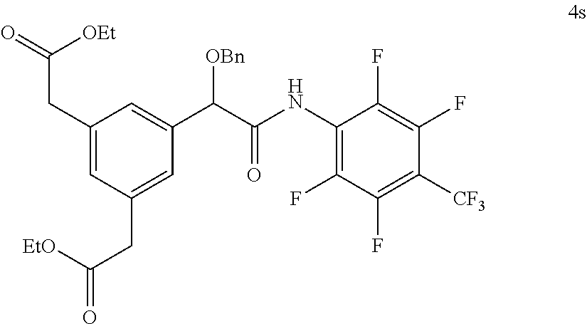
C1(CC(=O)[OEt])=CC(CC(=O)[EtO])=CC(C(C(NC2=C(F)C(F)=C([CF3])C(F)=C2F)=O)[OBn])=C1
